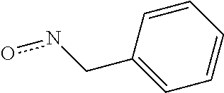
C1(Cno)=CC=CC=C1
